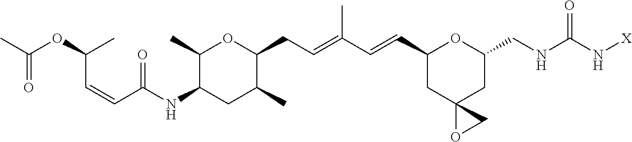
C1(C)C(NC(C=CC(OC(C)=O)C)=O)CC(C)C(CC=C(C=CC2CC3(CC(CNC(N[X])=O)O2)OC3)C)O1
